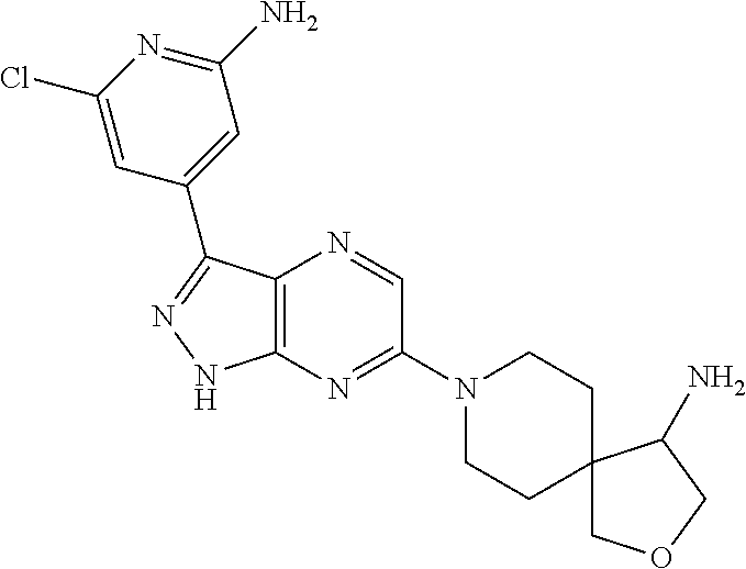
C12=C(N=C(N3CCC4(CC3)COCC4N)C=N1)NN=C2C1=CC(N)=NC(Cl)=C1
